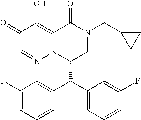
C1(F)=CC=CC(C(C2=CC=CC(F)=C2)C2CN(CC3CC3)C(=O)C3=C(O)C(=O)C=NN23)=C1
